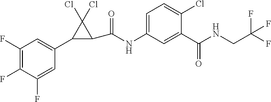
C1(F)=C(F)C(F)=CC(C2C(C(=O)NC3=CC=C(Cl)C(C(NCC(F)(F)F)=O)=C3)C2(Cl)Cl)=C1
